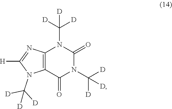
C12=C(C(=O)N(C([D])([D])[D])C(=O)N1C([D])([D])[D])N(C([D])([D])[D])C([H])=N2
